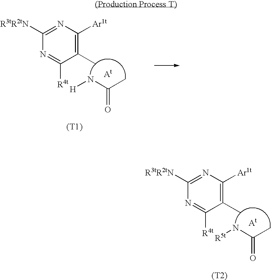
C1(C)=C([Ar1t])N=C([R3tR2tN])N=C1[R4t].C(=O)(C)N[H].[At].[(T1)].C1(C)=C([Ar1t])N=C([R3tR2tN])N=C1[R4t].C(=O)(C)N[R5t].[At].[(T2)]
